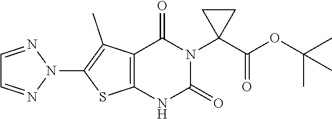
N1(C2=C(C)C3=C(S2)NC(=O)N(C2(C(OC(C)(C)C)=O)CC2)C3=O)N=CC=N1
